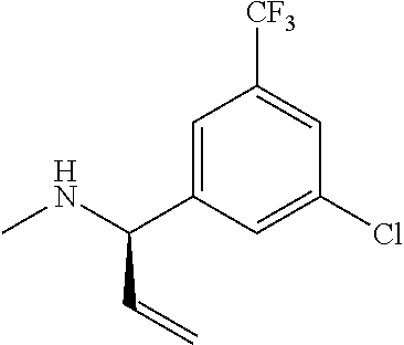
C1([CF3])=CC(Cl)=CC(C(NC)C=C)=C1
